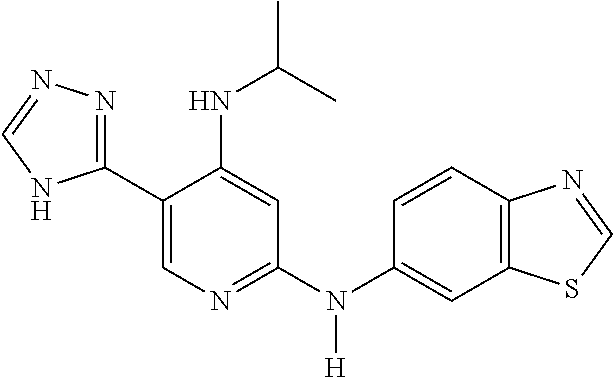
C1(C2=NN=CN2)=CN=C(N(C2=CC3=C(C=C2)N=CS3)[H])C=C1NC(C)C
